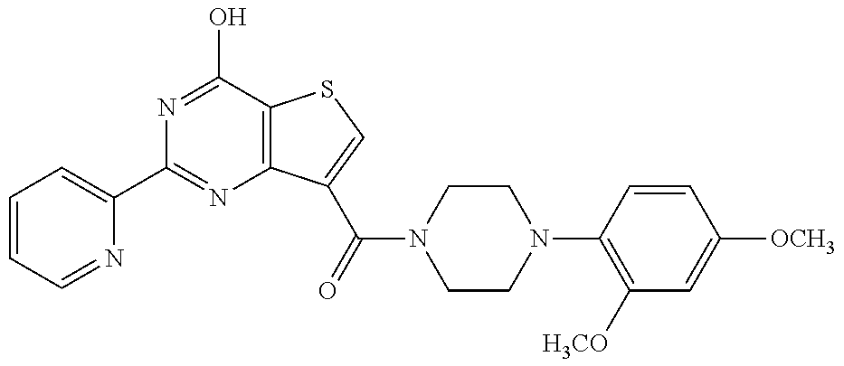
N1=C(O)C2=C(N=C1C1=CC=CC=N1)C(C(N1CCN(C3=C([H3CO])C=C([OCH3])C=C3)CC1)=O)=CS2
